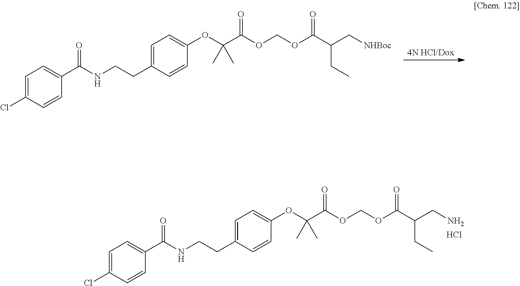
[4N HCl/Dox].C1=C(Cl)C=CC(C(NCCC2=CC=C(OC(C(=O)OCOC(C(C[NHBoc])CC)=O)(C)C)C=C2)=O)=C1.C1=C(Cl)C=CC(C(NCCC2=CC=C(OC(C(=O)OCOC(C(CN)CC)=O)(C)C)C=C2)=O)=C1.Cl
